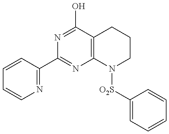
C1=CC(C2=NC3=C(C(O)=N2)CCCN3[O2S]C2=CC=CC=C2)=NC=C1
